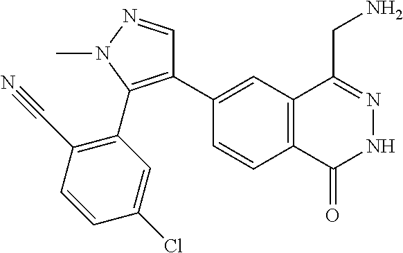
C1(C2=C(C3=C(C#N)C=CC(Cl)=C3)N(C)N=C2)=CC2=C(C=C1)C(=O)NN=C2CN
